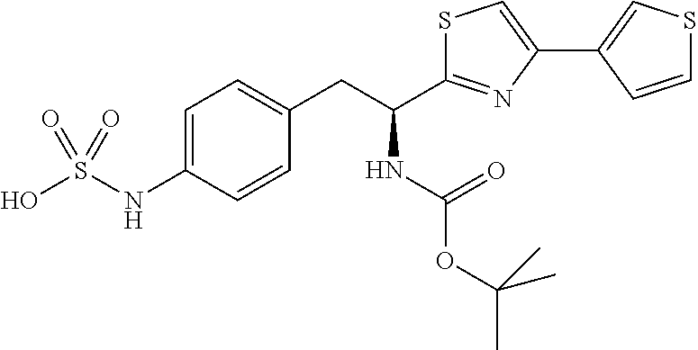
C1=C(NS(O)(=O)=O)C=CC(CC(NC(OC(C)(C)C)=O)C2=NC(C3=CSC=C3)=CS2)=C1
